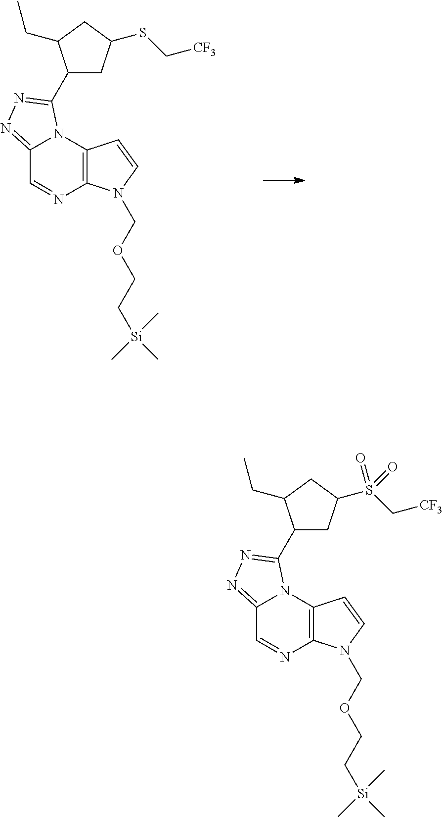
C12=C(N(COCC[Si](C)(C)C)C=C1)N=CC1=NN=C(C3CC(SC[CF3])CC3CC)N21.C12=C(N(COCC[Si](C)(C)C)C=C1)N=CC1=NN=C(C3CC(S(C[CF3])(=O)=O)CC3CC)N21
